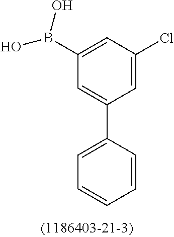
C1=C(C2=CC(B(O)O)=CC(Cl)=C2)C=CC=C1
